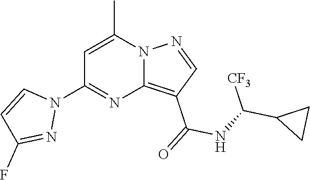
C12=C(C(=O)NC(C3CC3)[CF3])C=NN1C(C)=CC(N1C=CC(F)=N1)=N2
